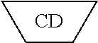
C1CCC1.[CD]
